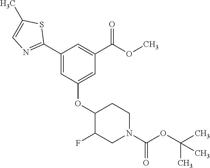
C1(C2=NC=C(C)S2)=CC(OC2C(F)CN(C(OC(C)(C)C)=O)CC2)=CC(C(OC)=O)=C1
